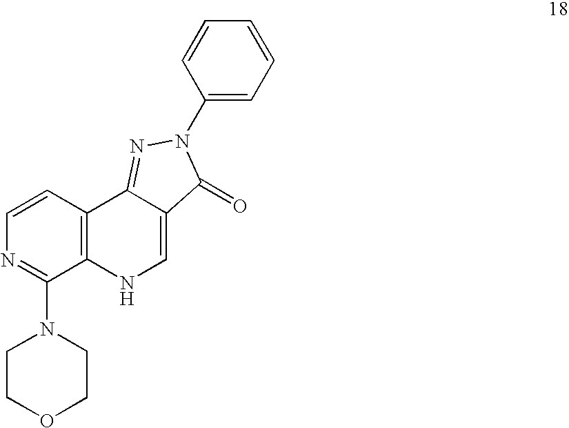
C1=CN=C(N2CCOCC2)C2=C1C1=NN(C3=CC=CC=C3)C(=O)C1=CN2
